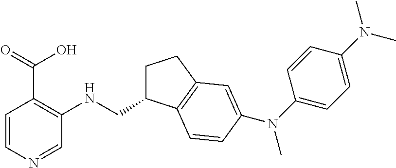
C1=CN=CC(NCC2CCC3=C2C=CC(N(C2=CC=C(N(C)C)C=C2)C)=C3)=C1C(=O)O
